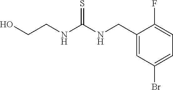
C1(CNC(NCCO)=S)=CC(Br)=CC=C1F
